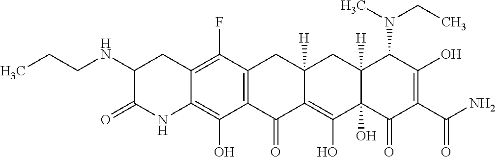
C12=C(F)C3=C(C(O)=C1NC(=O)C(NCCC)C2)C(=O)C1=C(O)C2(O)C([H])(CC1([H])C3)C(N(CC)C)C(O)=C(C(=O)N)C2=O
